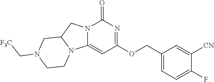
C12=CC(OCC3=CC=C(F)C([CN])=C3)=NC(=O)N1CC1N2CCN(C[F3C])C1
